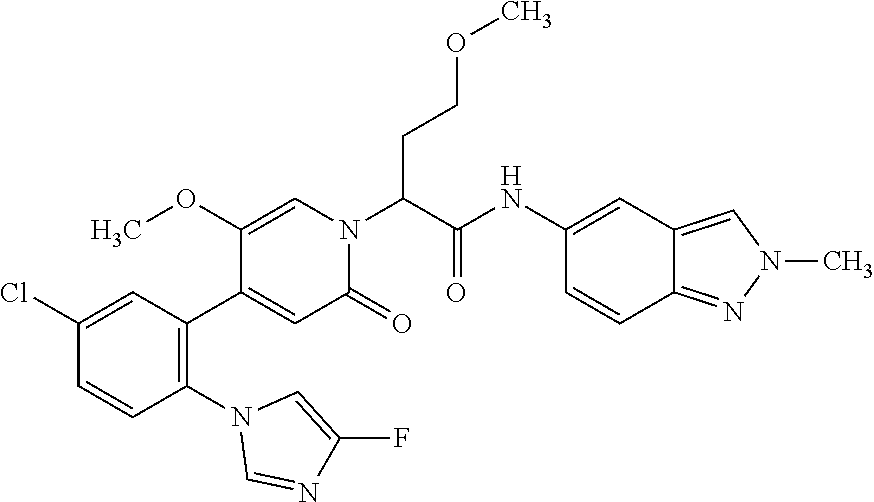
C1(OC)=CN(C(C(=O)NC2=CC3=CN(C)N=C3C=C2)CCOC)C(=O)C=C1C1=C(N2C=NC(F)=C2)C=CC(Cl)=C1
